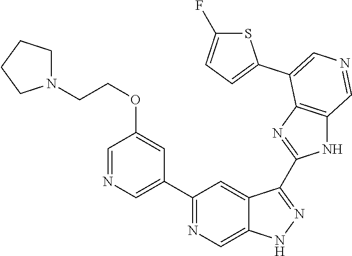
C1(C2=CN=CC(OCCN3CCCC3)=C2)=NC=C2C(=C1)C(C1=NC3=C(N1)C=NC=C3C1=CC=C(F)S1)=NN2
